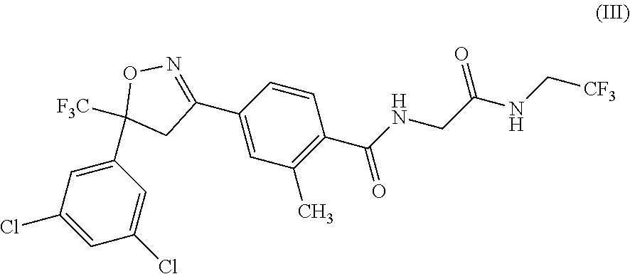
C1([F3C])(C2=CC(Cl)=CC(Cl)=C2)CC(C2=CC(C)=C(C(=O)NCC(=O)NC[CF3])C=C2)=NO1
